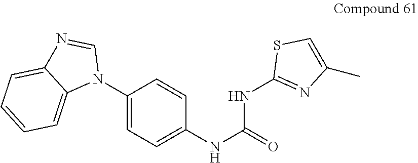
C1(N2C=NC3=CC=CC=C23)=CC=C(NC(=O)NC2=NC(C)=CS2)C=C1
